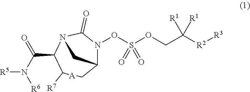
C12N(OS(OCC([R2][R3])([R1])[R1])(=O)=O)C(=O)N(C(C(=O)N([R5])[R6])C([R7])[A]C1)C2
